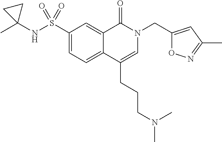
C1(S(NC2(C)CC2)(=O)=O)=CC=C2C(=C1)C(=O)N(CC1=CC(C)=NO1)C=C2CCCN(C)C
